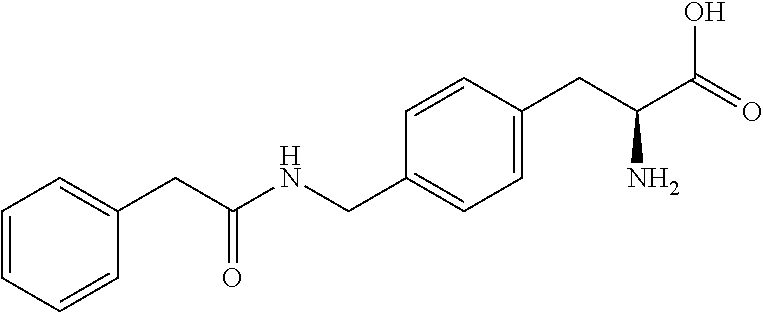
C1=C(CC(NCC2=CC=C(CC(C(O)=O)N)C=C2)=O)C=CC=C1
